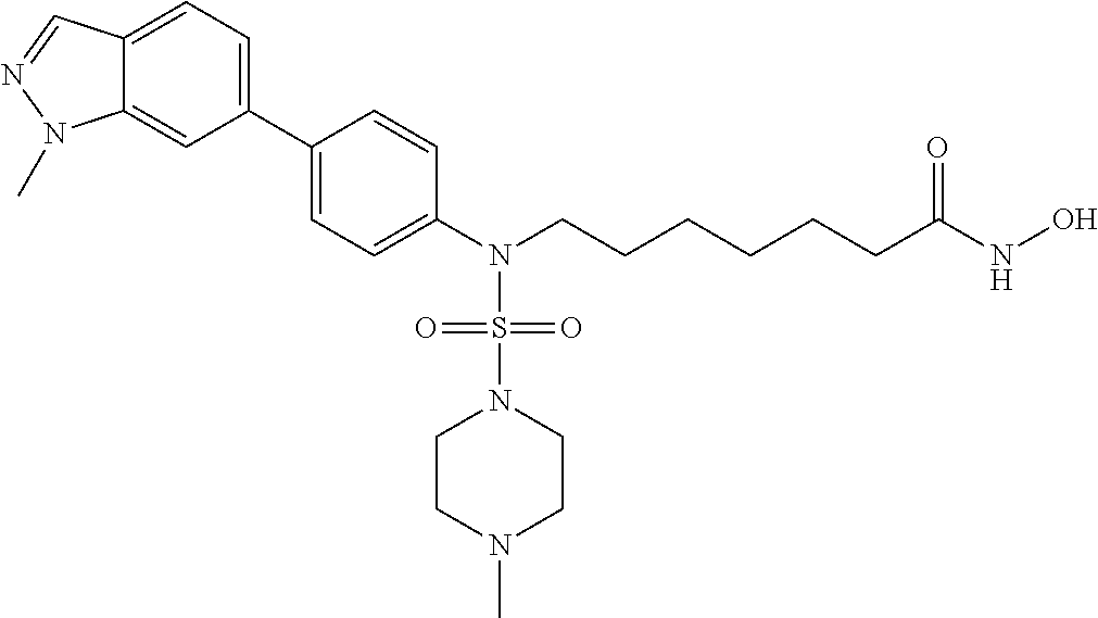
C12=CC=C(C3=CC=C(N(CCCCCCC(NO)=O)S(=O)(=O)N4CCN(C)CC4)C=C3)C=C1N(C)N=C2
